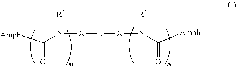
O=C([Amph])N([X][L][X]N(C([Amph])=O)[R1])[R1]
